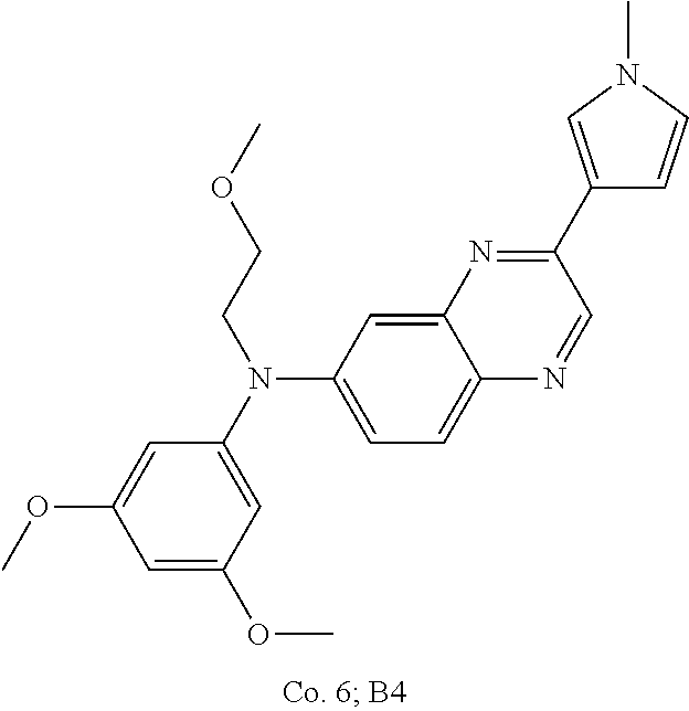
C1=C(OC)C=C(N(CCOC)C2=CC=C3C(=C2)N=C(C2=CN(C)C=C2)C=N3)C=C1OC
